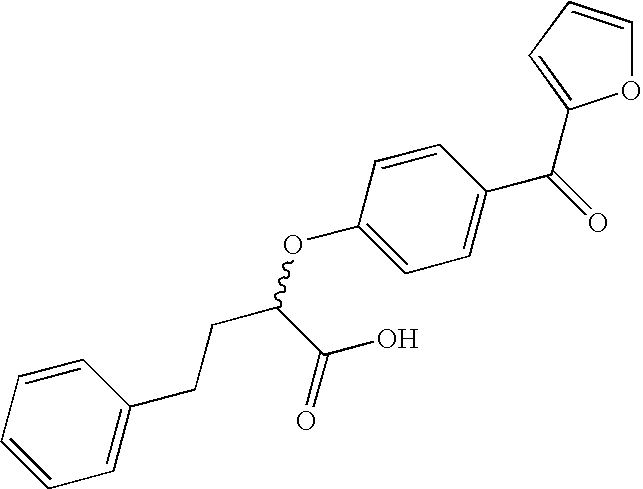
C1=CC=CC=C1CCC(OC1=CC=C(C(=O)C2=CC=CO2)C=C1)C(O)=O
